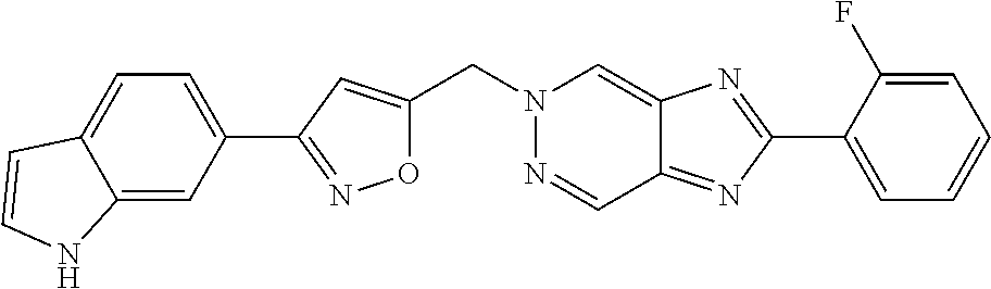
O1C(CN2N=CC3=NC(C4=CC=CC=C4F)=NC3=C2)=CC(C2=CC=C3C(=C2)NC=C3)=N1
